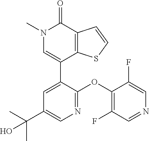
C1=CSC2=C1C(=O)N(C)C=C2C1=CC(C(C)(C)O)=CN=C1OC1=C(F)C=NC=C1F
